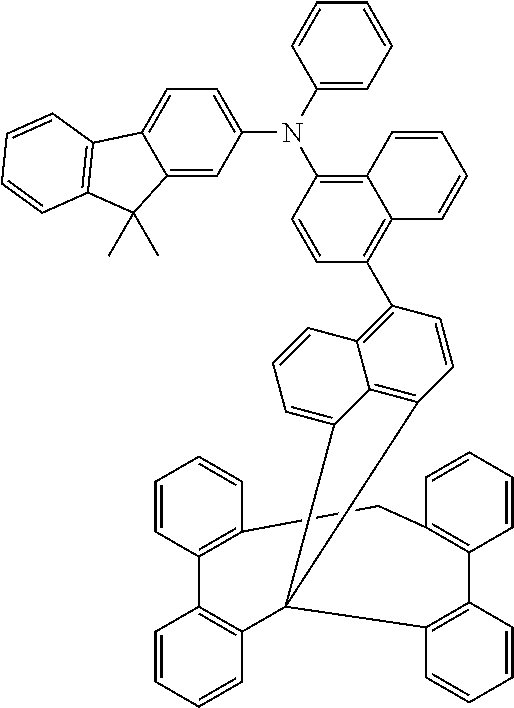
C1(C2=C3C(=C(N(C4=CC=CC=C4)C4=CC=C5C(=C4)C(C)(C)C4=C5C=CC=C4)C=C2)C=CC=C3)=C2C3=C(C=C1)C1(C4=C(C5=C(C=CC=C5)CC5=C(C=CC=C5)C5=C1C=CC=C5)C=CC=C4)C3=CC=C2
